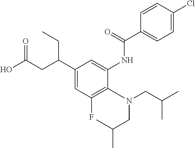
C1(F)=C(N(CC(C)C)CC(C)C)C(NC(C2=CC=C(Cl)C=C2)=O)=CC(C(CC(O)=O)CC)=C1
